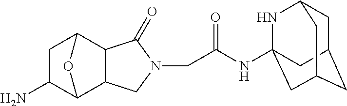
N(C(CN1C(=O)C2C3CC(N)C(C2C1)O3)=O)C12NC3CC(CC(C1)C3)C2
